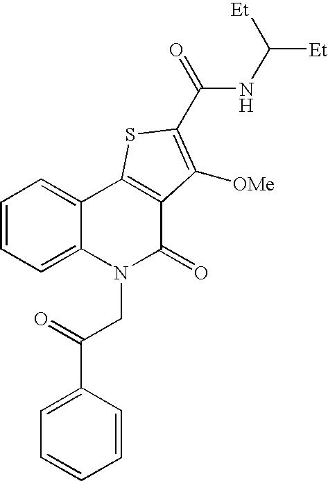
N(C(=O)C1=C([OMe])C2=C(C3=CC=CC=C3N(CC(=O)C3=CC=CC=C3)C2=O)S1)C([Et])[Et]
